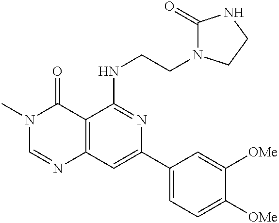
C12=C(C=C(C3=CC=C([OMe])C([OMe])=C3)N=C1NCCN1C(=O)NCC1)N=CN(C)C2=O
